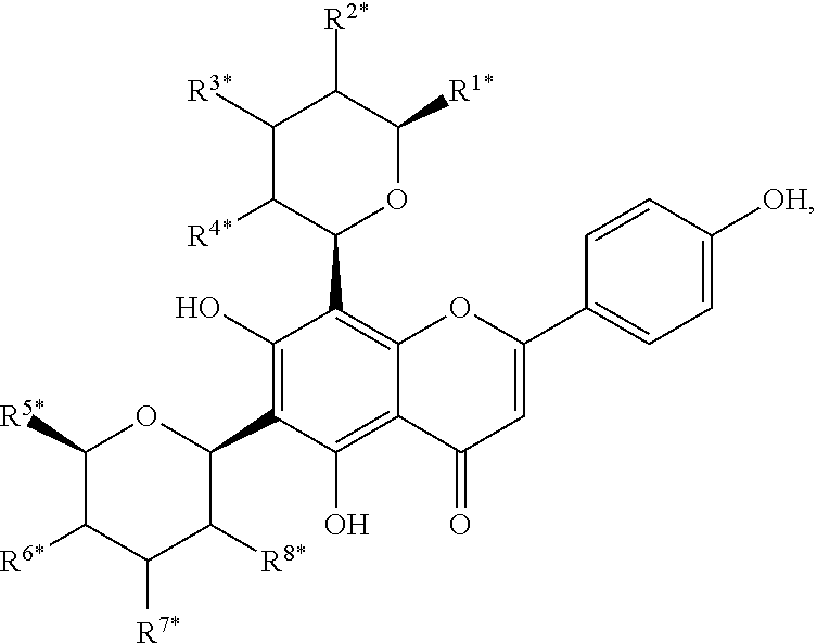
C1([R3*])C([R4*])C(C2=C3OC(C4=CC=C([OH])C=C4)=CC(=O)C3=C(O)C(C3C([R8*])C([R7*])C([R6*])C([R5*])O3)=C2O)OC([R1*])C1[R2*]
